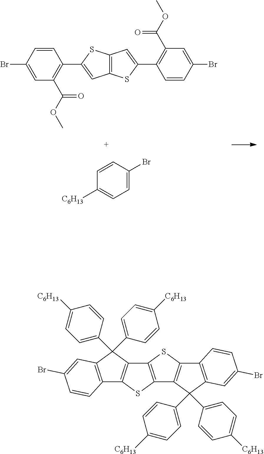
C1=CC(Br)=CC(C(OC)=O)=C1C1=CC2=C(S1)C=C(C1=C(C(OC)=O)C=C(Br)C=C1)S2.C1=CC([C6H13])=CC=C1Br.C12=C(C(C3=CC=C([C6H13])C=C3)(C3=CC=C([C6H13])C=C3)C3=C1SC1=C3SC3=C1C(C1=CC=C([C6H13])C=C1)(C1=CC=C([C6H13])C=C1)C1=C3C=CC(Br)=C1)C=C(Br)C=C2
